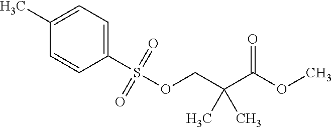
C1(C)=CC=C(S(OCC(C(OC)=O)(C)C)(=O)=O)C=C1
